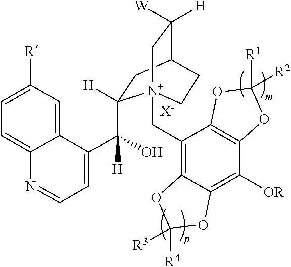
[X-].C1=C([R])C=C2C(=C1)N=CC=C2C([H])(O)C1([H])CC2C([W])([H])C[N+]1(CC1=C3C(=C([OR])C4=C1OC([R2])([R1])O4)OC([R3])([R4])O3)CC2
